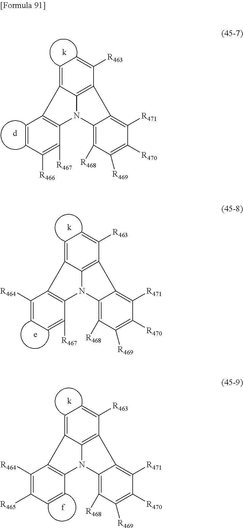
C1=C2C3=C(C([R463])=C1)C1=C([R471])C([R470])=C([R469])C([R468])=C1N3C1=C2C=CC([R466])=C1[R467].C1=C2C3=C(C([R463])=C1)C1=C([R471])C([R470])=C([R469])C([R468])=C1N3C1=C2C([R464])=CC=C1[R467].C1=C2C3=C(C([R463])=C1)C1=C([R471])C([R470])=C([R469])C([R468])=C1N3C1=C2C([R464])=C([R465])C=C1
